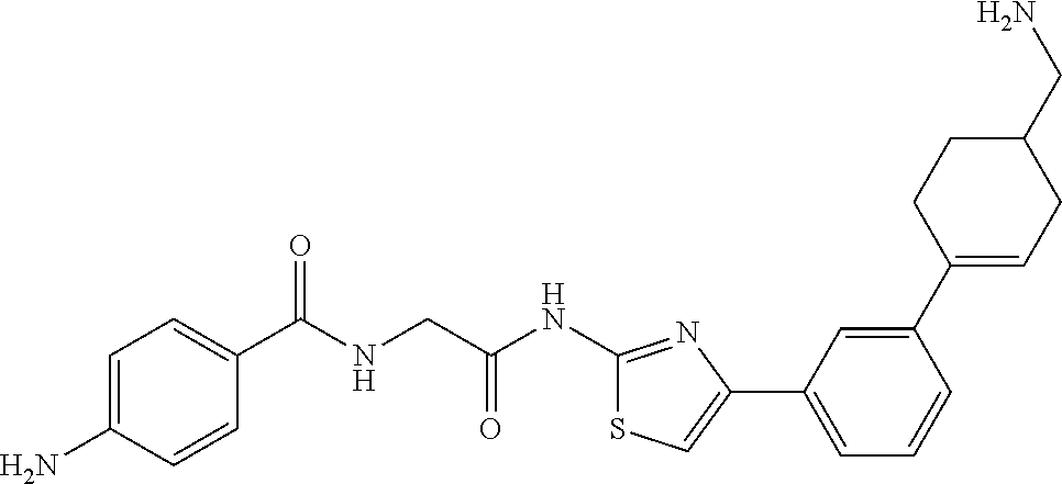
C1=C(N)C=CC(C(NCC(NC2=NC(C3=CC=CC(C4=CCC(CN)CC4)=C3)=CS2)=O)=O)=C1
